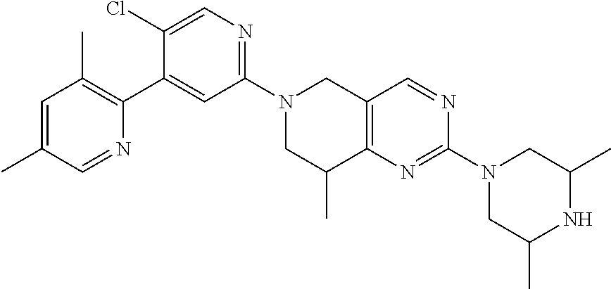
N1(C2=NC=C(Cl)C(C3=C(C)C=C(C)C=N3)=C2)CC(C)C2=C(C1)C=NC(N1CC(C)NC(C)C1)=N2
